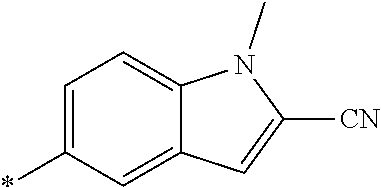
C1=C(*)C=C2C(=C1)N(C)C([CN])=C2
